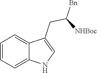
C1=CC=C2C(=C1)C(CC([NHBoc])[Bn])=CN2
